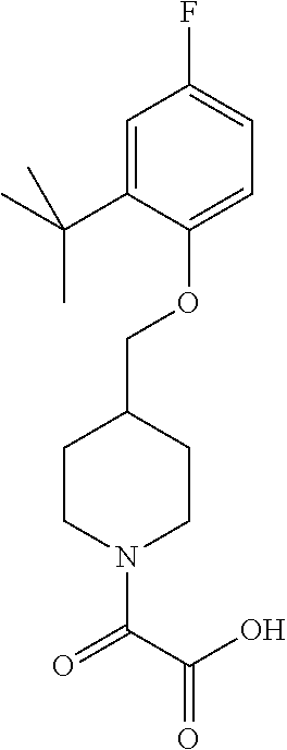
O(C1=CC=C(F)C=C1C(C)(C)C)CC1CCN(C(C(O)=O)=O)CC1
